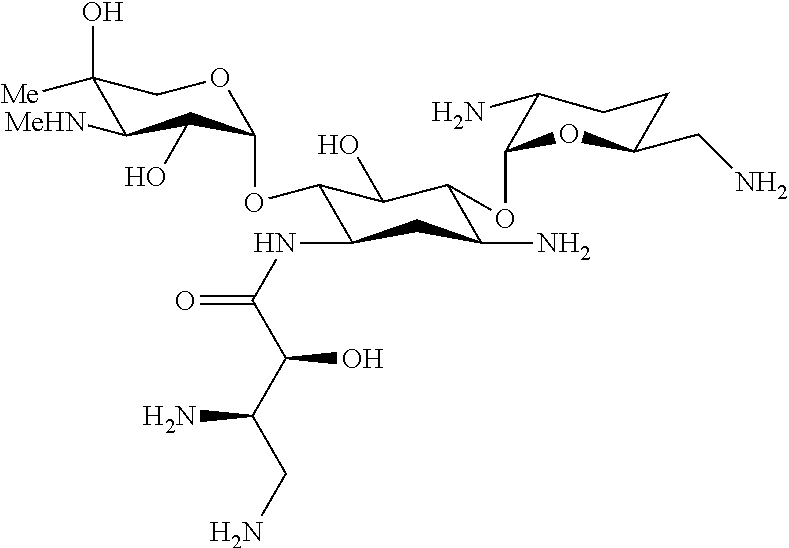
C1(O)([Me])C([MeHN])C(O)C(OC2C(NC(=O)C(C(CN)N)O)CC(N)C(OC3C(N)CCC(CN)O3)C2O)OC1
